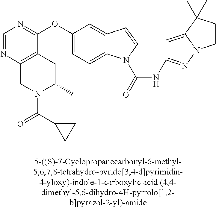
C1(OC2=CC=C3C(=C2)C=CN3C(=O)NC2=NN3C(=C2)C(C)(C)CC3)=NC=NC2=C1CC(C)N(C(C1CC1)=O)C2
